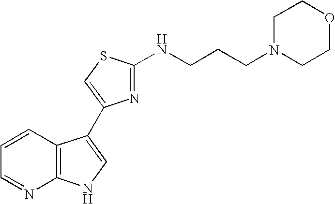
C1=CC2=C(N=C1)NC=C2C1=CSC(NCCCN2CCOCC2)=N1
